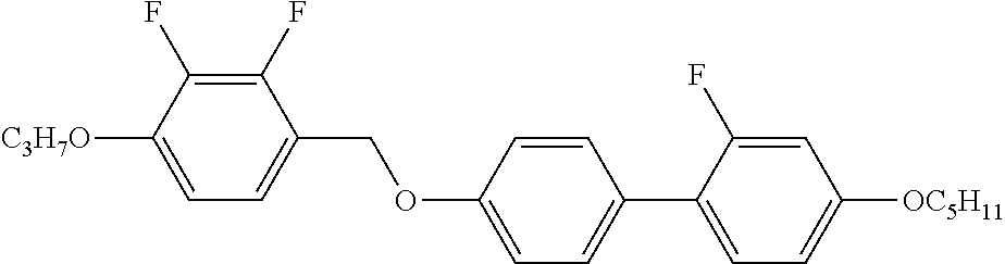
C1(F)=C(F)C([C3H7O])=CC=C1COC1=CC=C(C2=CC=C([OC5H11])C=C2F)C=C1
